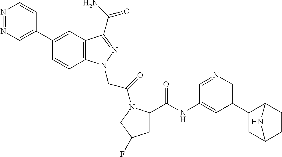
N1=NC=C(C2=CC3=C(C=C2)N(CC(=O)N2C(C(=O)NC4=CC(C5CC6CCC5N6)=CN=C4)CC(F)C2)N=C3C(N)=O)C=C1
